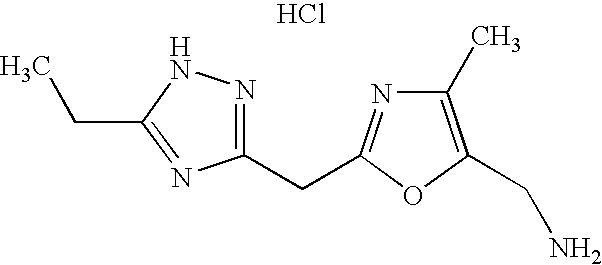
C1(C)=C(CN)OC(CC2=NNC(CC)=N2)=N1.Cl
